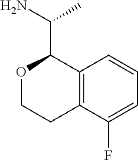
O1CCC2=C(C1C(N)C)C=CC=C2F
